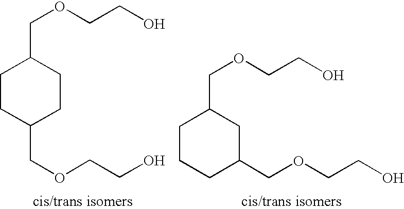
C1CCC(COCCO)CC1COCCO.C1CC(COCCO)CCC1COCCO
